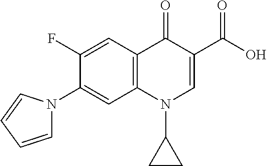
C12=C(C=C(F)C(N3C=CC=C3)=C1)C(=O)C(C(=O)O)=CN2C1CC1
